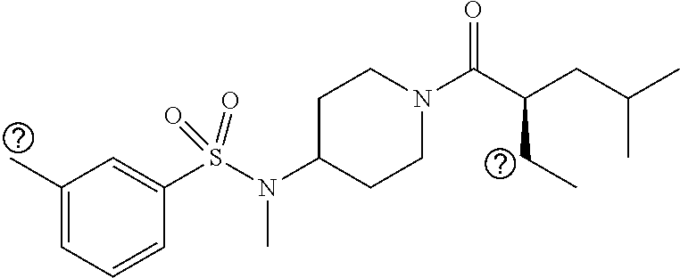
C1(C)=CC=CC(S(N(C2CCN(C(C(CC(C)C)CC)=O)CC2)C)(=O)=O)=C1
